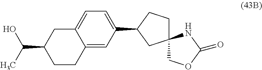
C12(CCC(C3=CC=C4C(=C3)CCC(C(O)C)C4)C1)COC(=O)N2
